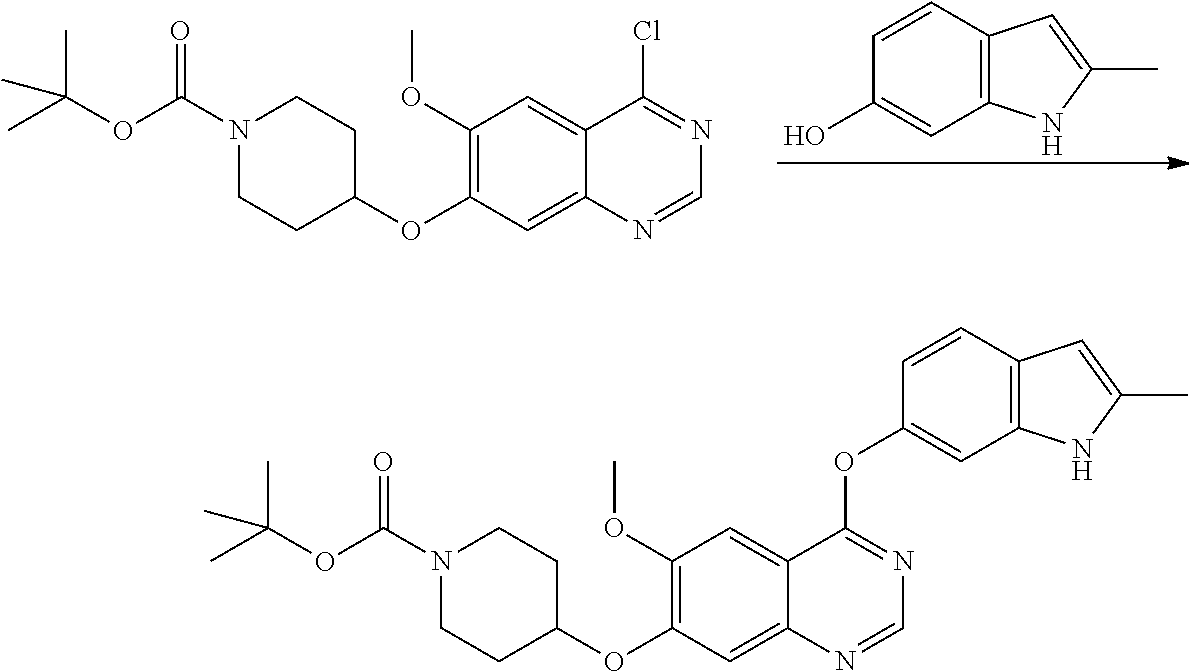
C1(OC)=C(OC2CCN(C(OC(C)(C)C)=O)CC2)C=C2C(=C1)C(Cl)=NC=N2.C12=C(C=CC(O)=C1)C=C(C)N2.C1(OC)=C(OC2CCN(C(OC(C)(C)C)=O)CC2)C=C2C(=C1)C(OC1=CC3=C(C=C1)C=C(C)N3)=NC=N2
